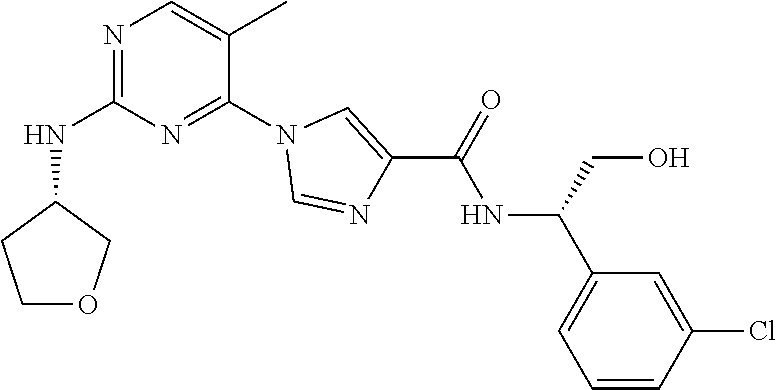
C1=C(C)C(N2C=NC(C(NC(CO)C3=CC=CC(Cl)=C3)=O)=C2)=NC(NC2CCOC2)=N1
